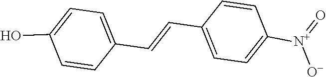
C1=CC(C=CC2=CC=C([N+](=O)[O-])C=C2)=CC=C1O
